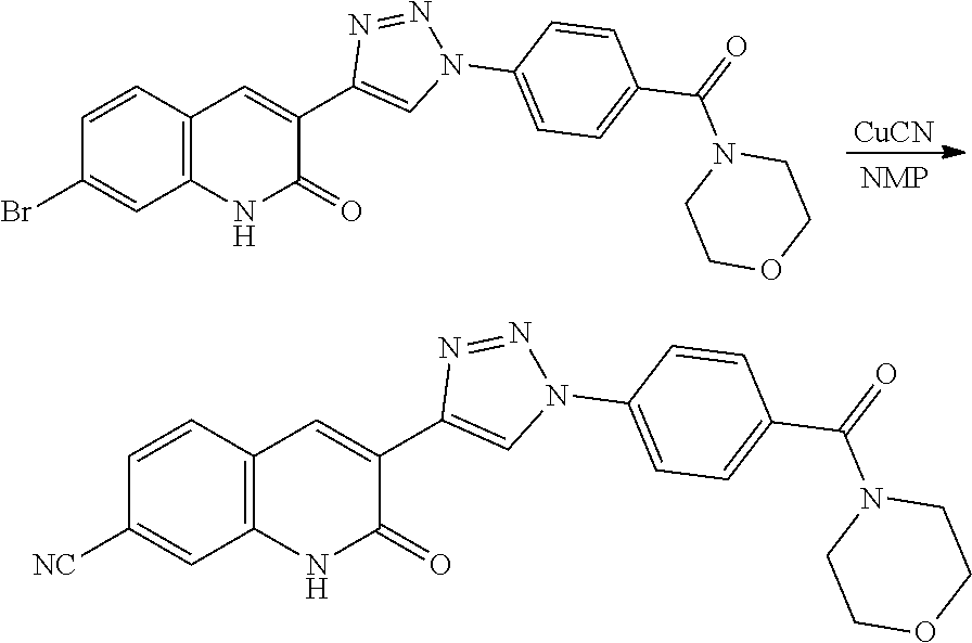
[CuCN].C1=CC(Br)=CC2=C1C=C(C1=CN(C3=CC=C(C(=O)N4CCOCC4)C=C3)N=N1)C(=O)N2.C1=CC([NC])=CC2=C1C=C(C1=CN(C3=CC=C(C(=O)N4CCOCC4)C=C3)N=N1)C(=O)N2
